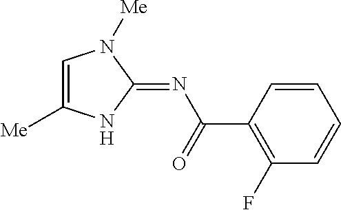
C1=C([Me])NC(=NC(=O)C2=C(F)C=CC=C2)N1[Me]
